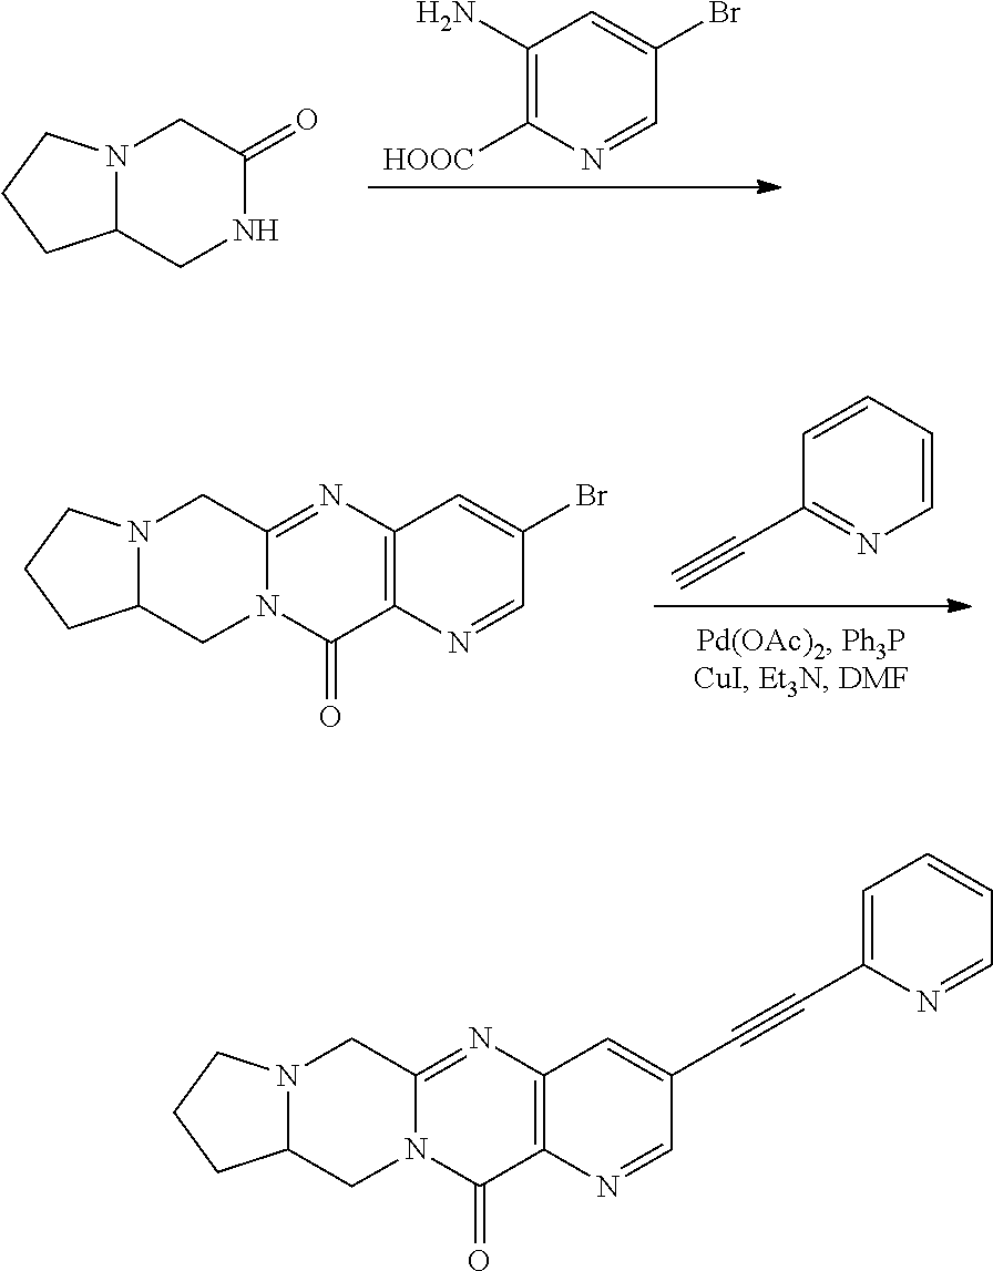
C1([HOOC])=C(N)C=C(Br)C=N1.N12C(CNC(=O)C1)CCC2.C1(C#C)=NC=CC=C1.C12=C(N=C3N(C1=O)CC1N(C3)CCC1)C=C(Br)C=N2.C12=C(N=C3N(C1=O)CC1N(C3)CCC1)C=C(C#CC1=CC=CC=N1)C=N2
